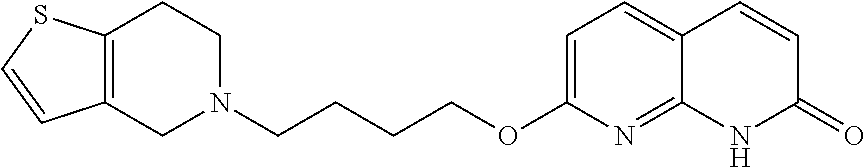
C12=C(CCN(CCCCOC3=CC=C4C(=N3)NC(=O)C=C4)C1)SC=C2
